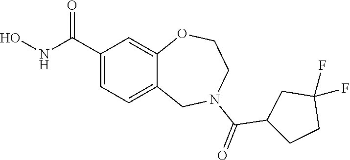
C1(C(NO)=O)=CC=C2C(=C1)OCCN(C(=O)C1CCC(F)(F)C1)C2
